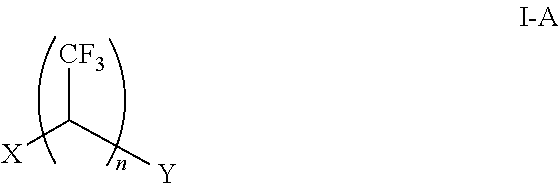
[CF3]C([Y])[X]
